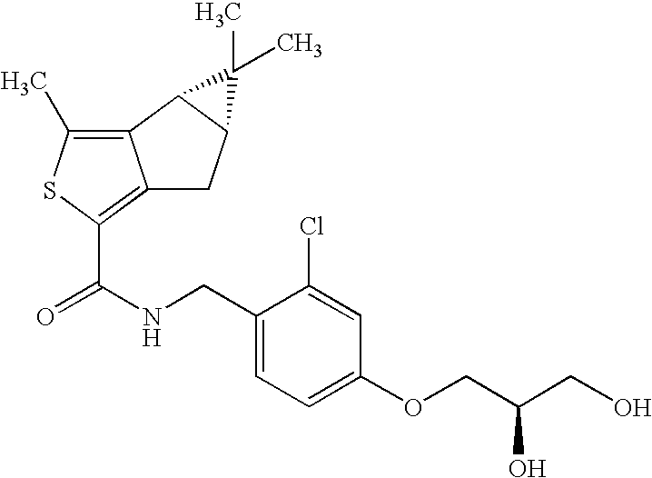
C12=C(C)SC(C(NCC3=CC=C(OCC(CO)O)C=C3Cl)=O)=C1CC1C2C1(C)C
